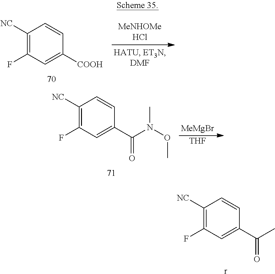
C1([NC])=C(F)C=C([COOH])C=C1.C1([NC])=C(F)C=C(C(N(OC)C)=O)C=C1.[MeMgBr].[THF].C1([NC])=C(F)C=C(C(C)=O)C=C1.[r]
